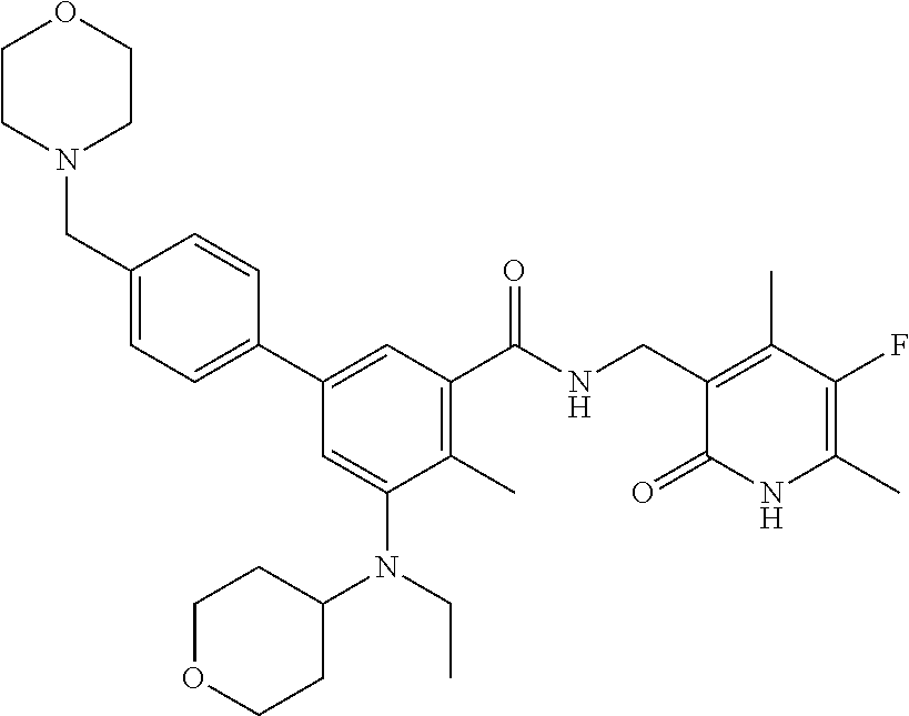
C1CN(CC2=CC=C(C3=CC(C(NCC4=C(C)C(F)=C(C)NC4=O)=O)=C(C)C(N(CC)C4CCOCC4)=C3)C=C2)CCO1
